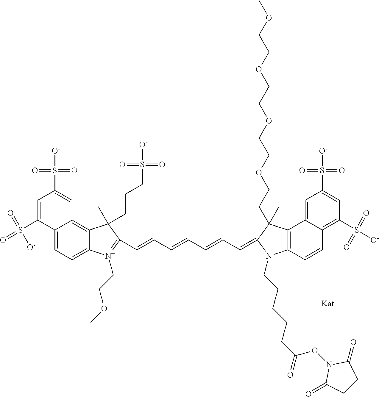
C12=CC=C3C(=C1C=C(S(=O)(=O)[O-])C=C2S(=O)(=O)[O-])C(CCCS(=O)(=O)[O-])(C)C(C=CC=CC=CC=C1C(C)(CCOCCOCCOCCOC)C2=C(C=CC4=C(S([O-])(=O)=O)C=C(S(=O)(=O)[O-])C=C42)N1CCCCCC(ON1C(=O)CCC1=O)=O)=[N+]3CCOC
